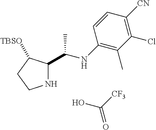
N1C(C(NC2=C(C)C(Cl)=C([CN])C=C2)C)C([TBSO])CC1.OC([CF3])=O
